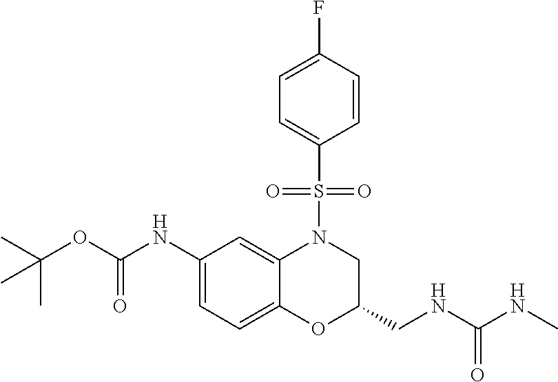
C1(NC(OC(C)(C)C)=O)=CC=C2C(=C1)N(S(C1=CC=C(F)C=C1)(=O)=O)CC(CNC(NC)=O)O2
